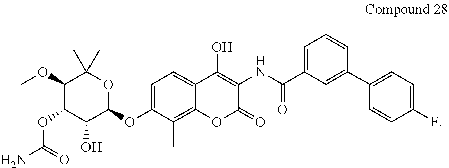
C1(OC)C(OC(N)=O)C(O)C(OC2=CC=C3C(=C2C)OC(=O)C(NC(C2=CC=CC(C4=CC=C(F)C=C4)=C2)=O)=C3O)OC1(C)C
